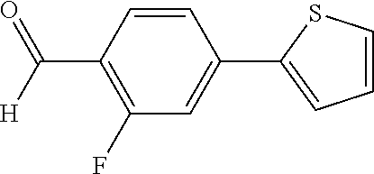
C1=CC(C([H])=O)=C(F)C=C1C1=CC=CS1
